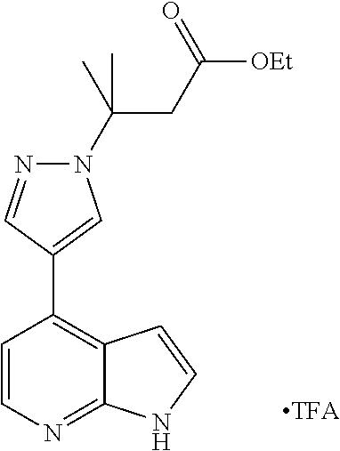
N1(C(CC([OEt])=O)(C)C)N=CC(C2=C3C(=NC=C2)NC=C3)=C1
